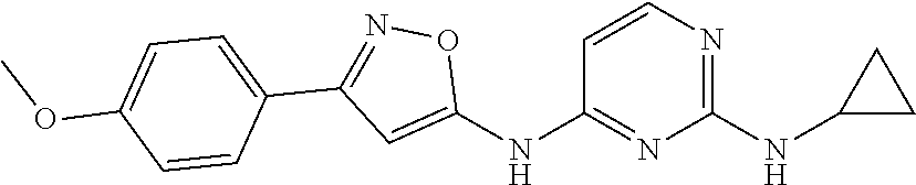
C1=CN=C(NC2CC2)N=C1NC1=CC(C2=CC=C(OC)C=C2)=NO1
